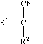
[CN]C(C)([R1])[R2]
